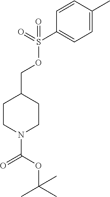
C1CN(C(=O)OC(C)(C)C)CCC1COS(=O)(C1=CC=C(C)C=C1)=O
